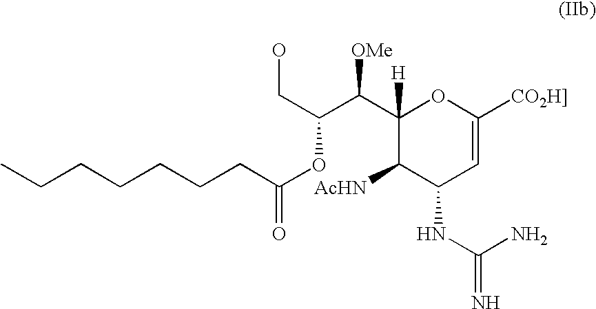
C1(C(C(OC(=O)CCCCCCC)CO)[OMe])([H])C([AcHN])C(NC(=N)N)C=C([CO2H]])O1
